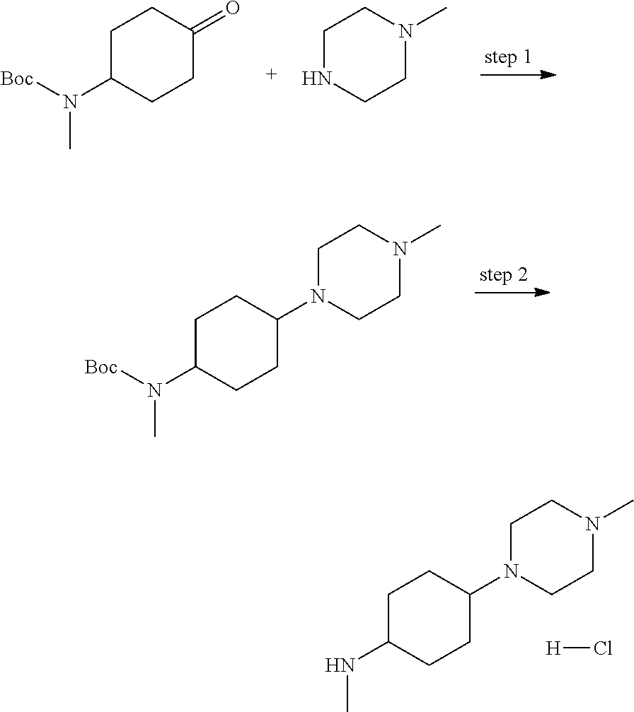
C1C(N([Boc])C)CCC(=O)C1.C1NCCN(C)C1.C1N(C2CCC(N([Boc])C)CC2)CCN(C)C1.C1N(C2CCC(NC)CC2)CCN(C)C1.[H]Cl
